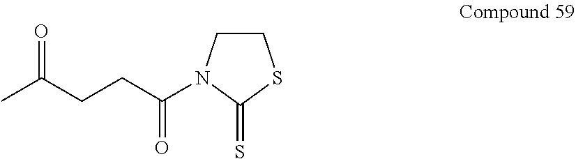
CC(CCC(N1CCSC1=S)=O)=O
